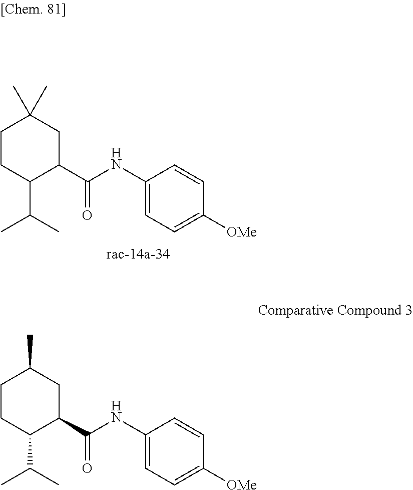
C1(NC(C2CC(C)(C)CCC2C(C)C)=O)=CC=C([OMe])C=C1.C1(NC(C2CC(C)CCC2C(C)C)=O)=CC=C([OMe])C=C1
